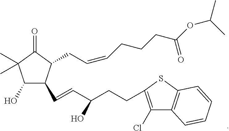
C1(O)C(C=CC(CCC2=C(Cl)C3=C(S2)C=CC=C3)O)C(CC=CCCCC(OC(C)C)=O)C(=O)C1(C)C
